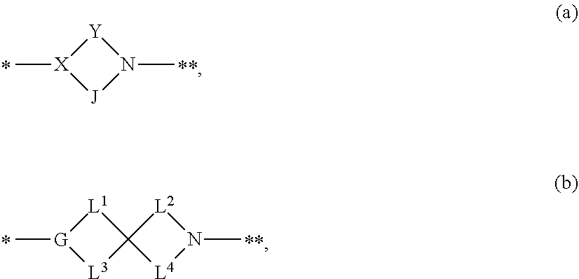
C[X]1[J]N(C)[Y]1.C[G]1[L3]C2([L1]1)[L4]N(C)[L2]2
